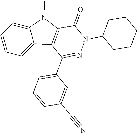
C1(=O)C2=C(C(C3=CC=CC(C#N)=C3)=NN1C1CCCCC1)C1=CC=CC=C1N2C
